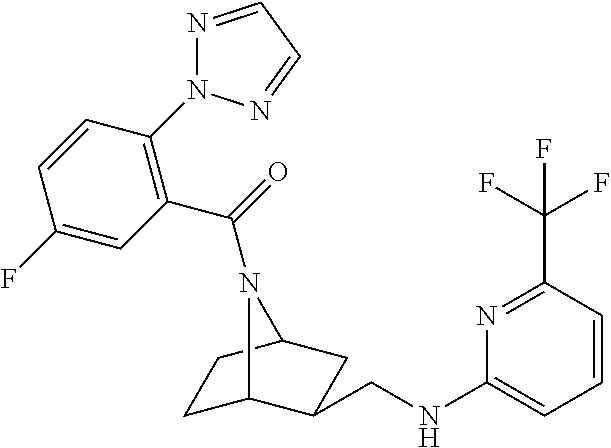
C1=CC(N2N=CC=N2)=C(C(=O)N2C3CCC2CC3CNC2=CC=CC(C(F)(F)F)=N2)C=C1F
